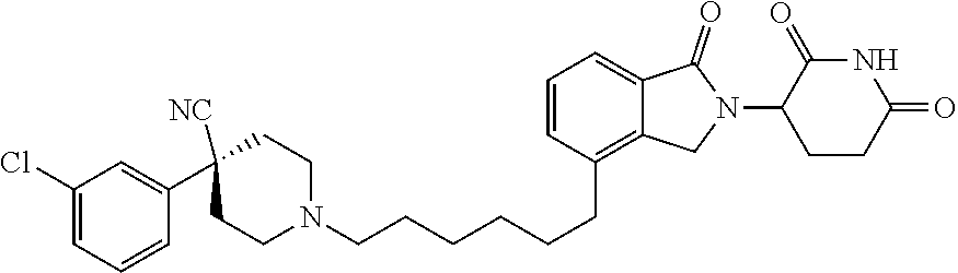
C1=CC(CCCCCCN2CCC(C3=CC(Cl)=CC=C3)([NC])CC2)=C2C(=C1)C(=O)N(C1CCC(=O)NC1=O)C2
